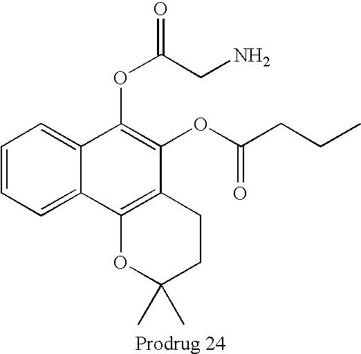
C1=CC=C2C(=C1)C(OC(=O)CN)=C(OC(CCC)=O)C1=C2OC(C)(C)CC1
